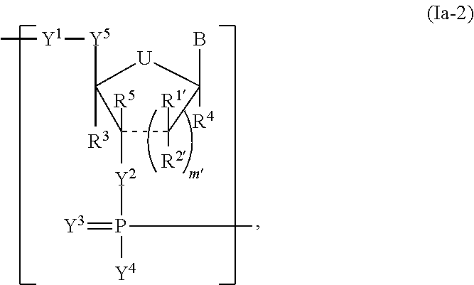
C1([Y2]P(=[Y3])(C)[Y4])([R5])C([R1])([R2])C(B)([R4])[U]C1([Y5][Y1]C)[R3]
